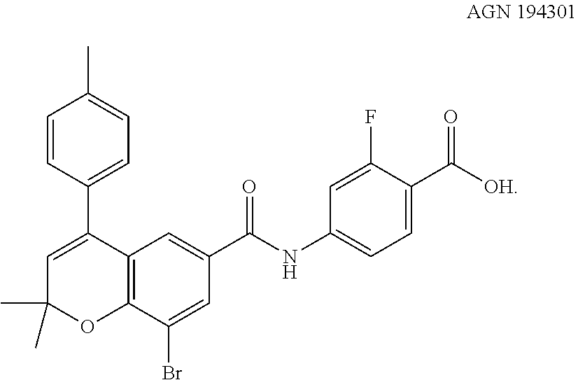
C1=CC(C2=CC(C)(C)OC3=C2C=C(C(=O)NC2=CC=C(C(=O)[OH])C(F)=C2)C=C3Br)=CC=C1C
